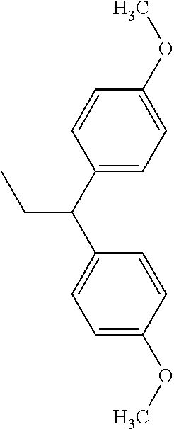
C1=C(C(C2=CC=C(OC)C=C2)CC)C=CC(OC)=C1
